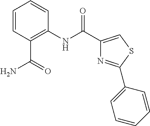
C1=CC(C(=O)N)=C(NC(C2=CSC(C3=CC=CC=C3)=N2)=O)C=C1
